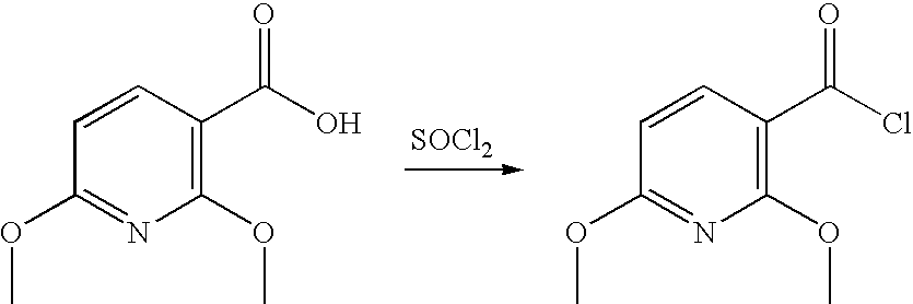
[SOCl2].C1=CC(OC)=NC(OC)=C1C(O)=O.C1=CC(OC)=NC(OC)=C1C(Cl)=O
